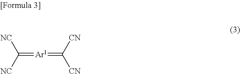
C(=[Ar1]=C([CN])[CN])([NC])[NC]
